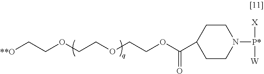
[**O]CCOCCOCCOC(C1CCN([P*]([X])[W])CC1)=O
